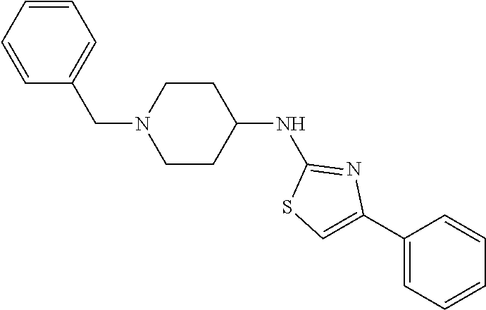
C1=CC=CC(CN2CCC(NC3=NC(C4=CC=CC=C4)=CS3)CC2)=C1
